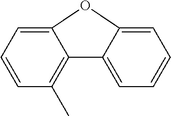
C1=CC(C)=C2C(=C1)OC1=CC=CC=C21
